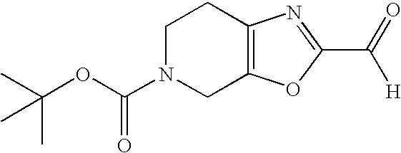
[H]C(C1=NC2=C(O1)CN(C(=O)OC(C)(C)C)CC2)=O
